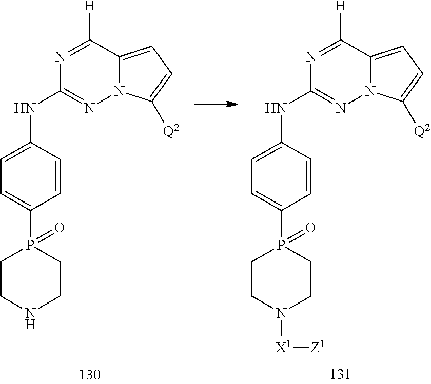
N1=C([H])C2=CC=C([Q2])N2N=C1NC1=CC=C(P2(=O)CCNCC2)C=C1.N1=C([H])C2=CC=C([Q2])N2N=C1NC1=CC=C(P2(=O)CCN([X1][Z1])CC2)C=C1
